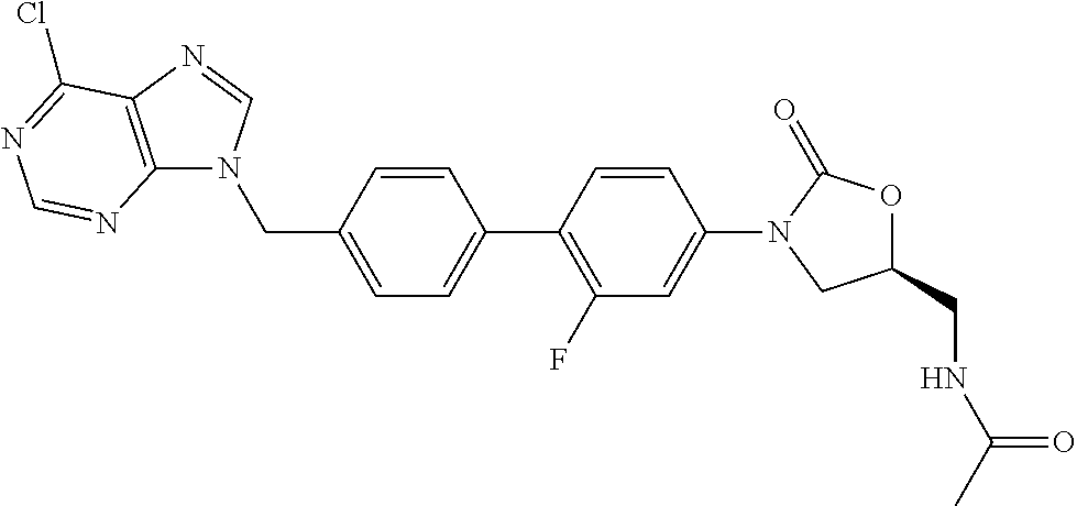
C1(CN2C3=C(N=C2)C(Cl)=NC=N3)=CC=C(C2=C(F)C=C(N3CC(CNC(C)=O)OC3=O)C=C2)C=C1
